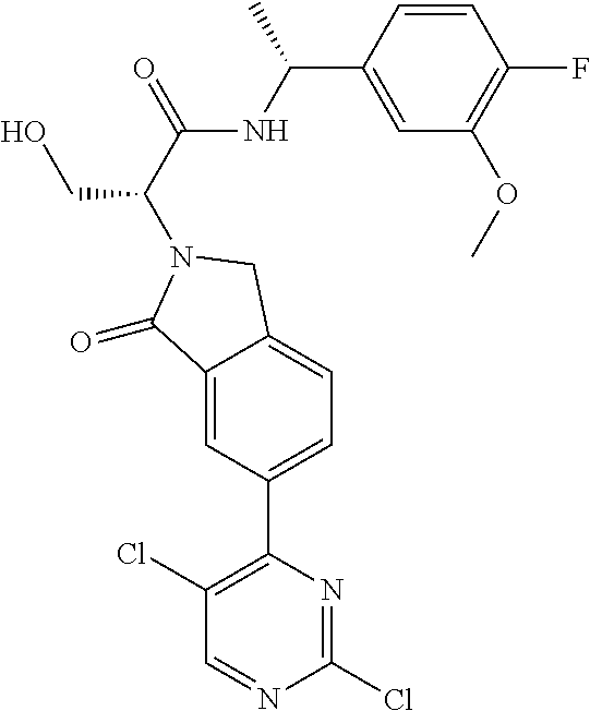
C1=C(C(NC(C(CO)N2CC3=CC=C(C4=C(Cl)C=NC(Cl)=N4)C=C3C2=O)=O)C)C=CC(F)=C1OC
